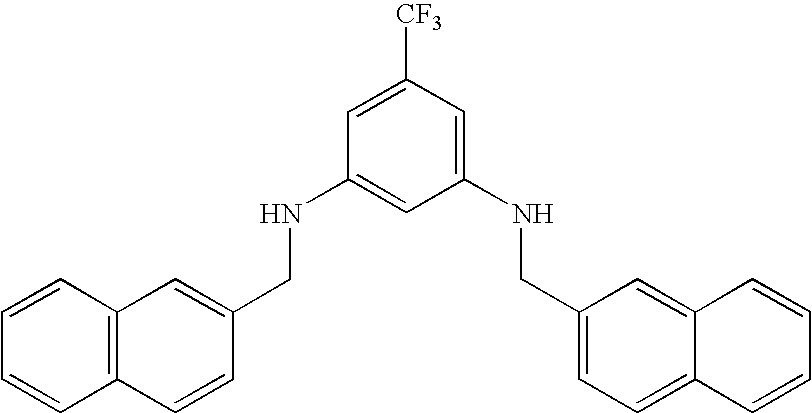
C12=C(C=CC(CNC3=CC(NCC4=CC=C5C(=C4)C=CC=C5)=CC([CF3])=C3)=C1)C=CC=C2
